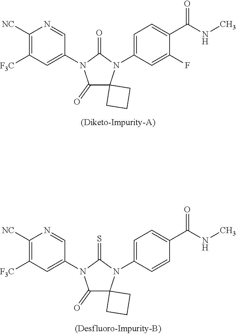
C1([NC])=C([F3C])C=C(N2C(=O)C3(N(C4=CC=C(C(NC)=O)C(F)=C4)C2=O)CCC3)C=N1.C1([NC])=C([F3C])C=C(N2C(=O)C3(N(C4=CC=C(C(NC)=O)C=C4)C2=S)CCC3)C=N1
